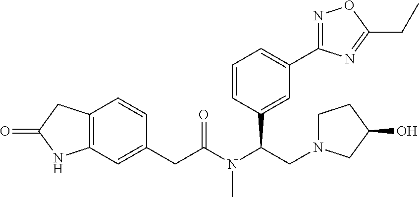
C12=C(C=CC(CC(=O)N(C(C3=CC(C4=NOC(CC)=N4)=CC=C3)CN3CCC(O)C3)C)=C1)CC(=O)N2
